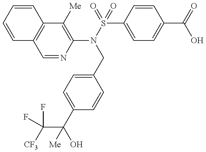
C1=CC=CC2=C1C=NC(N(S(=O)(C1=CC=C(C(=O)O)C=C1)=O)CC1=CC=C(C(C([CF3])(F)F)([Me])O)C=C1)=C2[Me]
